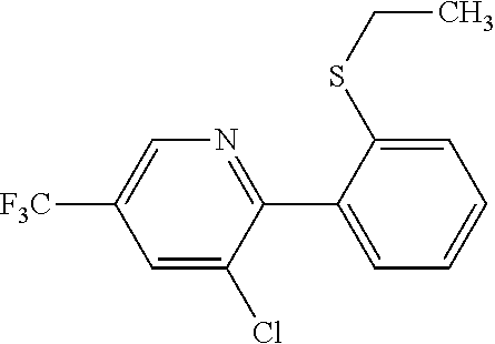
C1=C(Cl)C(C2=CC=CC=C2SCC)=NC=C1[F3C]
